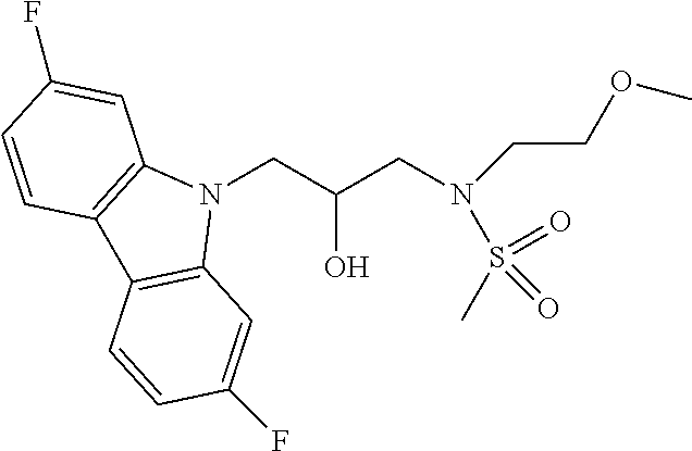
N1(CC(CN(CCOC)S(C)(=O)=O)O)C2=C(C3=C1C=C(F)C=C3)C=CC(F)=C2
